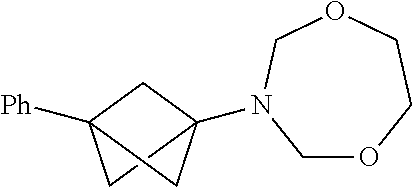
C1C2(N3COCCOC3)CC1([Ph])C2
